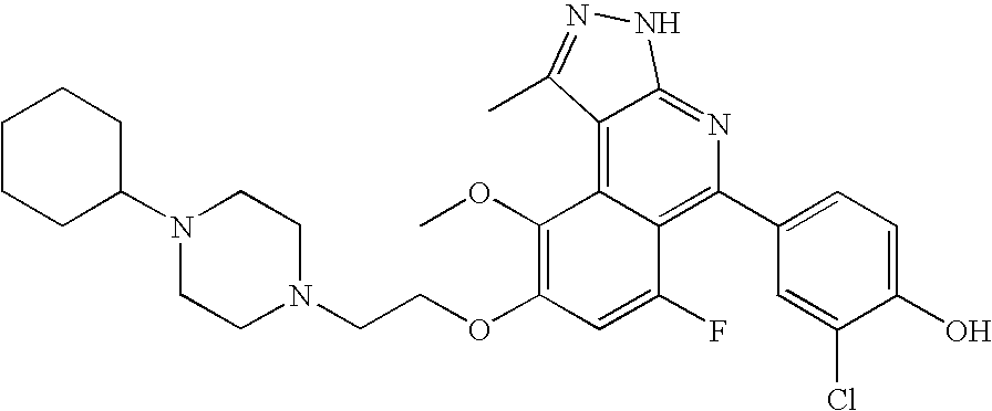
C1(C2=C3C(=C4C(=N2)NN=C4C)C(OC)=C(OCCN2CCN(C4CCCCC4)CC2)C=C3F)=CC=C(O)C(Cl)=C1
